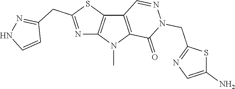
C12=C(N(C)C3=C1C=NN(CC1=NC=C(N)S1)C3=O)N=C(CC1=NNC=C1)S2
